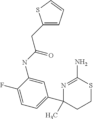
N1=C(N)SCCC1(C1=CC=C(F)C(NC(CC2=CC=CS2)=O)=C1)C
